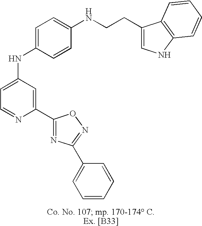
C1=C(NC2=CC=C(NCCC3=CNC4=C3C=CC=C4)C=C2)C=C(C2=NC(C3=CC=CC=C3)=NO2)N=C1
